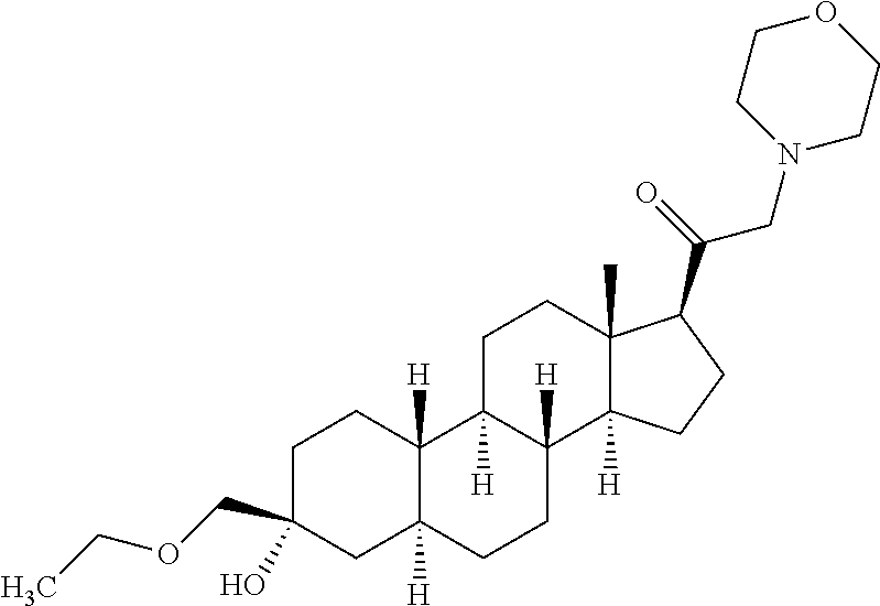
C1C(O)(COCC)CC2([H])C([H])(C1)C1([H])C([H])(CC2)C2([H])C(C)(CC1)C(C(=O)CN1CCOCC1)CC2
